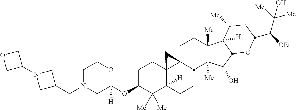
C1N(CC2CN(C3COC3)C2)CC(OC2C([Me])([Me])C3([H])C4(CC2)C2(CCC5([Me])C([Me])(C(O)C6C5([H])C([Me])CC(C([OEt])C([Me])([Me])O)O6)C2CC3)C4)([H])OC1
